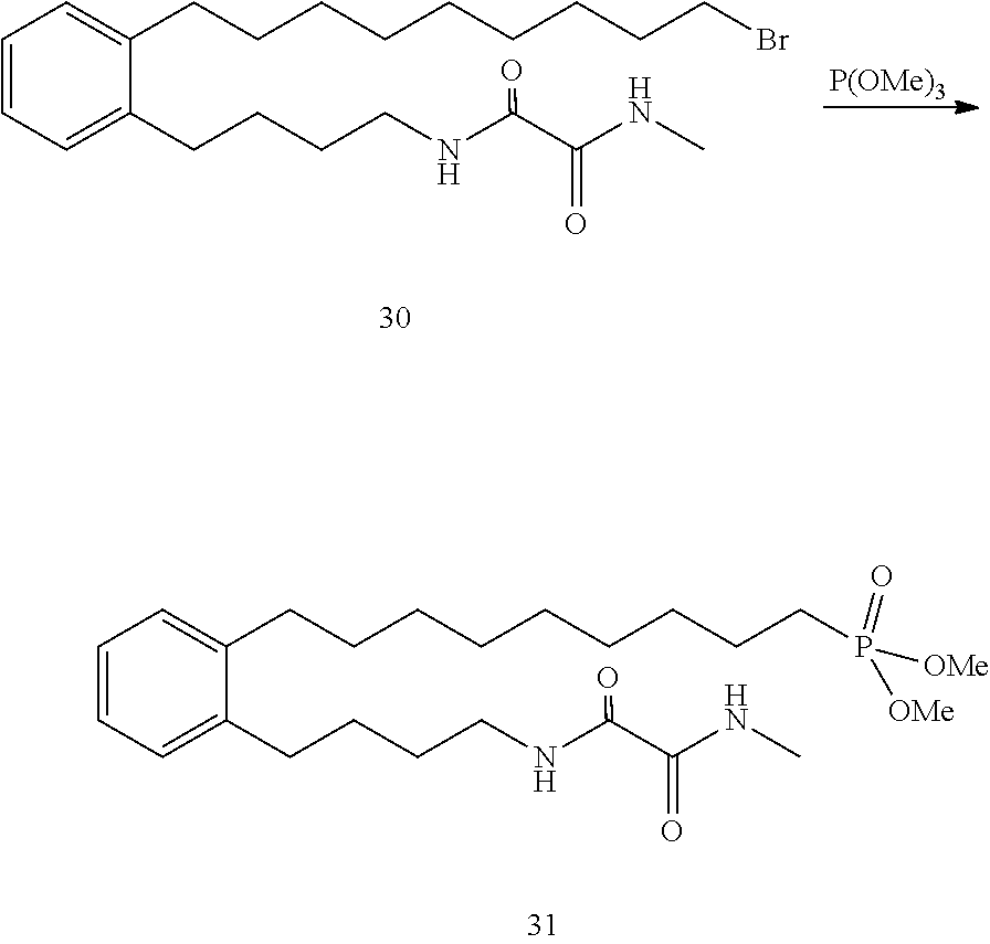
C1=CC=C(CCCCNC(C(NC)=O)=O)C(CCCCCCCCCBr)=C1.[P(OMe)3].C1=CC=C(CCCCNC(C(NC)=O)=O)C(CCCCCCCCCP(=O)([OMe])[OMe])=C1
